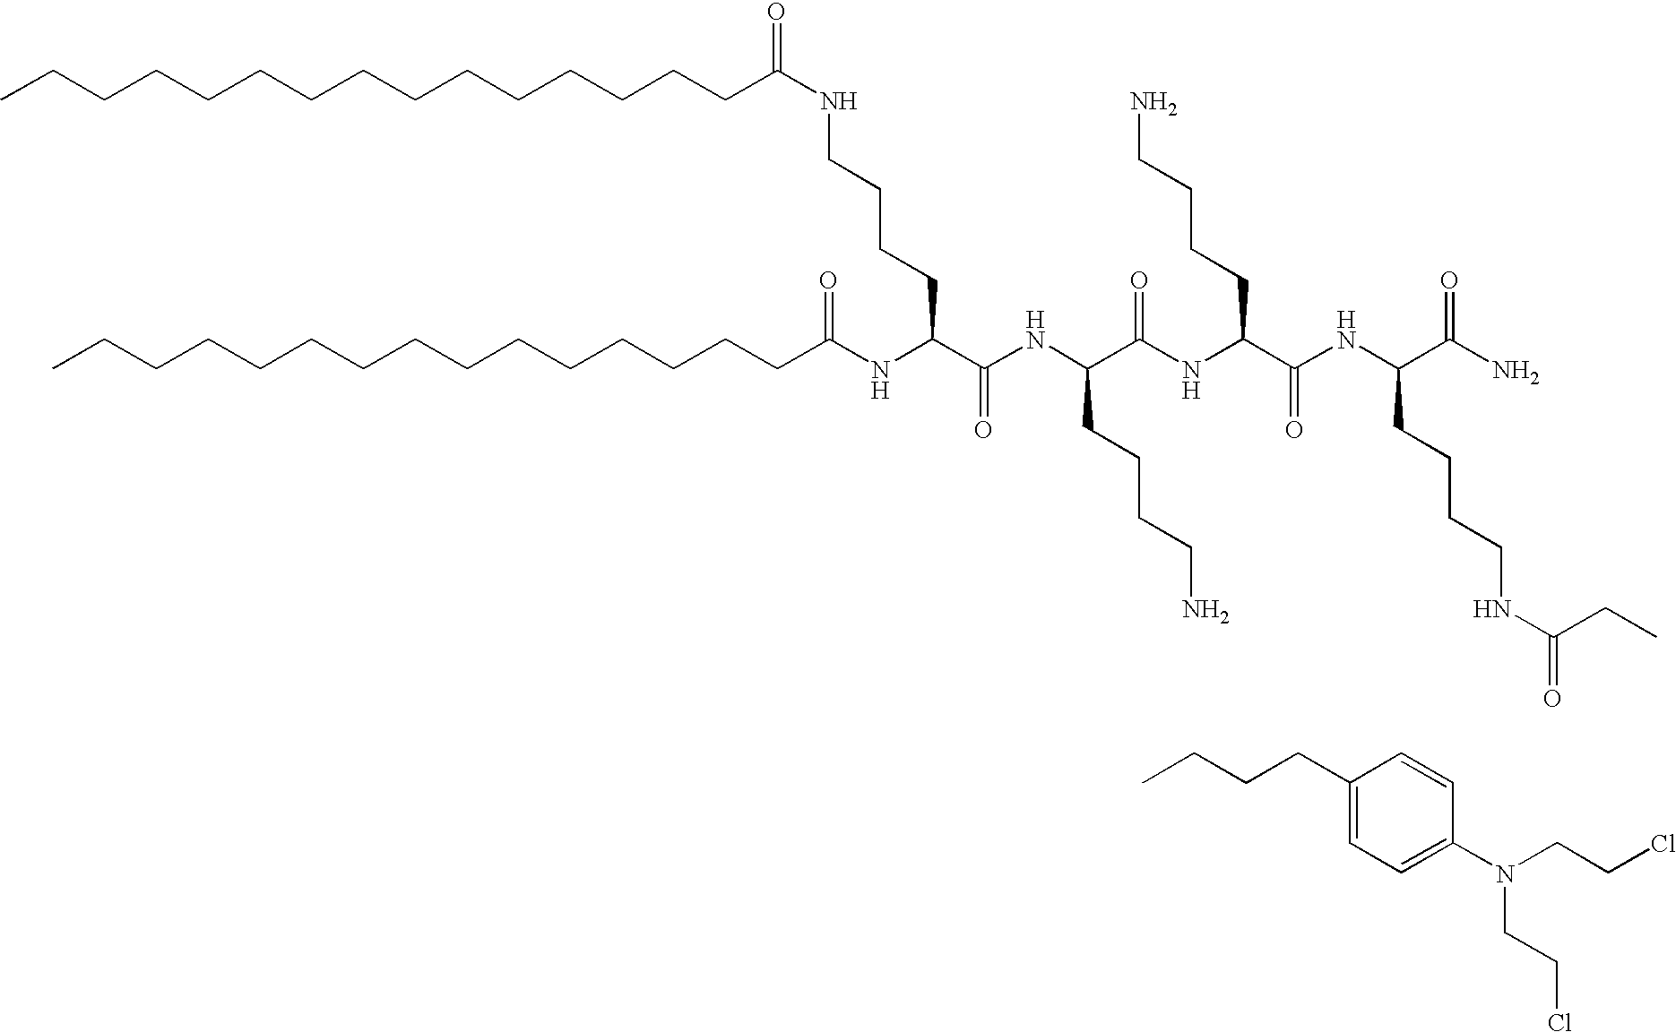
CCCCCCCCCCCCCCCC(NC(C(NC(C(NC(C(NC(C(N)=O)CCCCNC(=O)CC)=O)CCCCN)=O)CCCCN)=O)CCCCNC(CCCCCCCCCCCCCCC)=O)=O.C(C1=CC=C(N(CCCl)CCCl)C=C1)CCC
